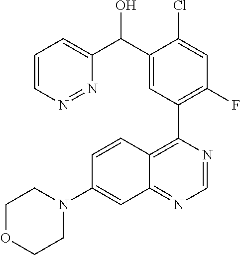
C1=CN=NC(C(C2=CC(C3=C4C(=NC=N3)C=C(N3CCOCC3)C=C4)=C(F)C=C2Cl)O)=C1
